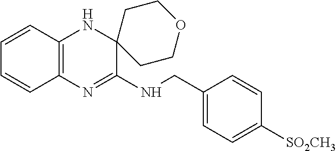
C1=CC2=C(C=C1)N=C(NCC1=CC=C([SO2CH3])C=C1)C1(N2)CCOCC1
